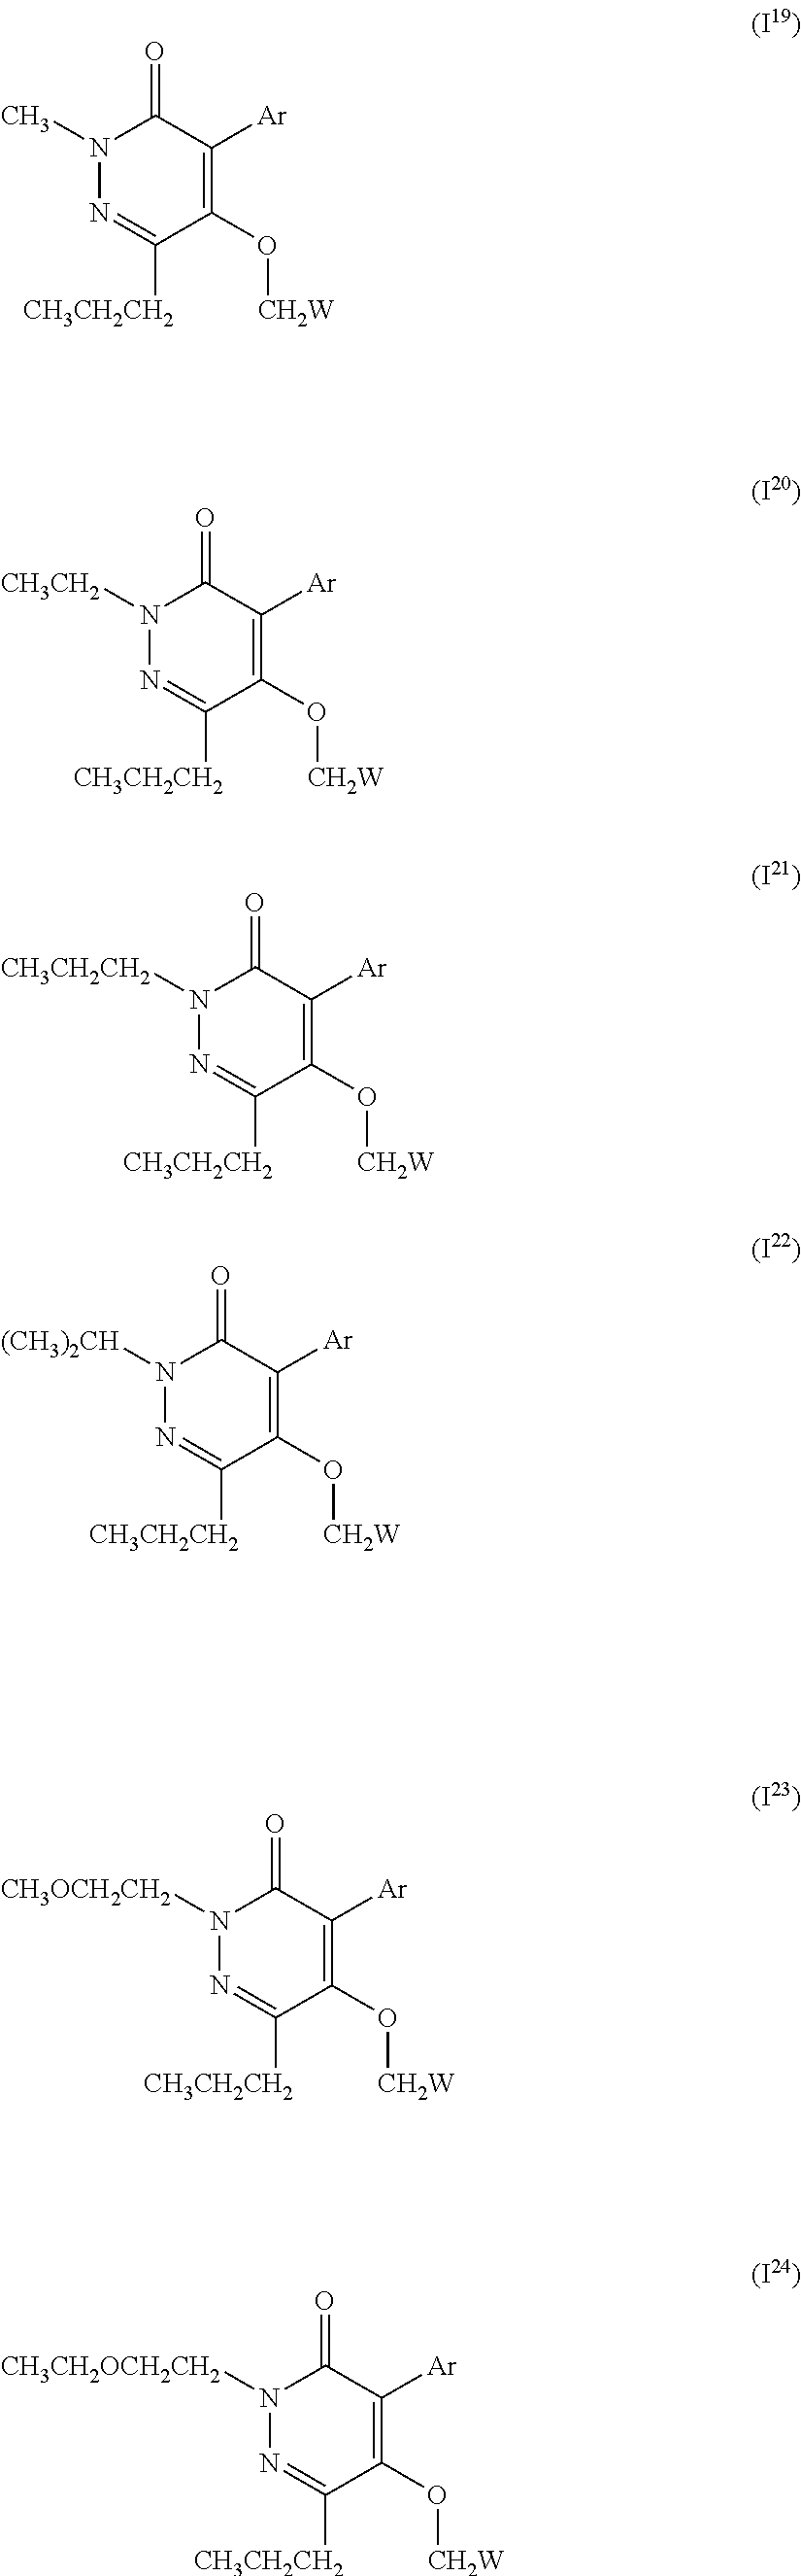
N1(C)N=C([CH3CH2CH2])C(O[CH2W])=C([Ar])C1=O.N1([CH3CH2])N=C([CH3CH2CH2])C(O[CH2W])=C([Ar])C1=O.N1([CH3CH2CH2])N=C([CH3CH2CH2])C(O[CH2W])=C([Ar])C1=O.N1([(CH3)2CH])N=C([CH3CH2CH2])C(O[CH2W])=C([Ar])C1=O.N1([CH3OCH2CH2])N=C([CH3CH2CH2])C(O[CH2W])=C([Ar])C1=O.N1([CH3CH2OCH2CH2])N=C([CH3CH2CH2])C(O[CH2W])=C([Ar])C1=O
